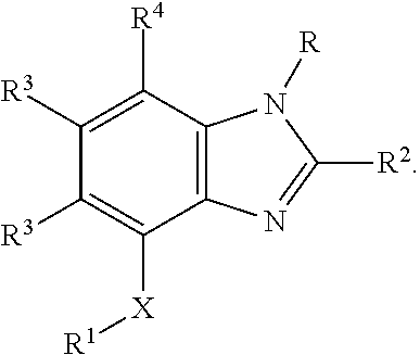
C1([R4])=C([R3])C([R3])=C([X][R1])C2=C1N([R])C([R2])=N2
